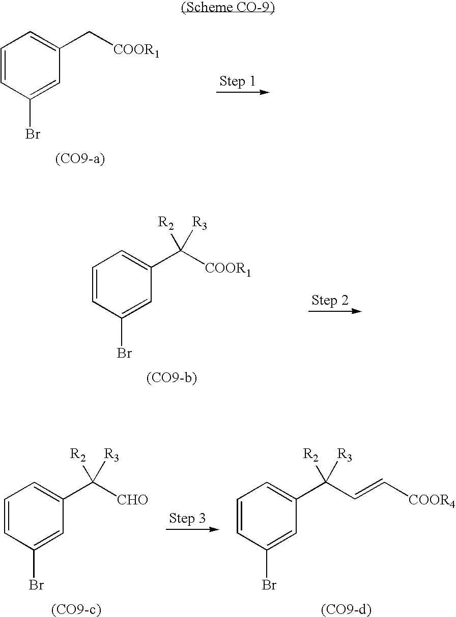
C1=CC(Br)=CC(C([CHO])([R3])[R2])=C1.C1=CC(Br)=CC(C(C=C[COOR4])([R3])[R2])=C1.C1=CC(Br)=CC(C[COOR1])=C1.C1=CC(Br)=CC(C([COOR1])([R3])[R2])=C1
